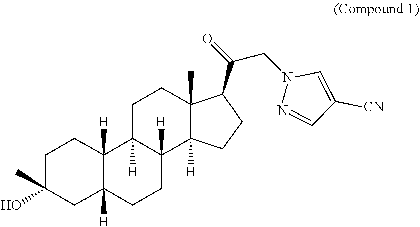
C1C(C)(O)CC2([H])C([H])(C1)C1([H])C([H])(CC2)C2([H])C(C)(CC1)C(C(=O)CN1N=CC([CN])=C1)CC2
